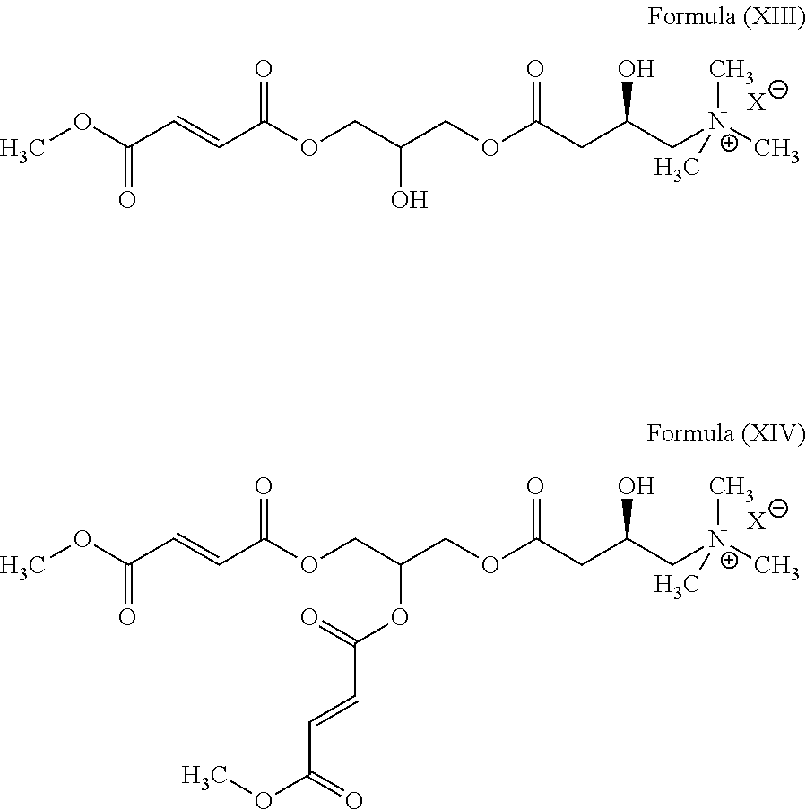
C(C=CC(OCC(COC(CC(C[N+](C)(C)C)O)=O)O)=O)(OC)=O.[X].C(C=CC(OCC(COC(CC(C[N+](C)(C)C)O)=O)OC(C=CC(OC)=O)=O)=O)(OC)=O.[X]
